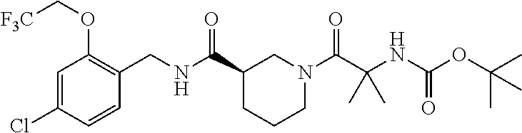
C1=C(Cl)C=CC(CNC(C2CCCN(C(C(NC(OC(C)(C)C)=O)(C)C)=O)C2)=O)=C1OC[F3C]
